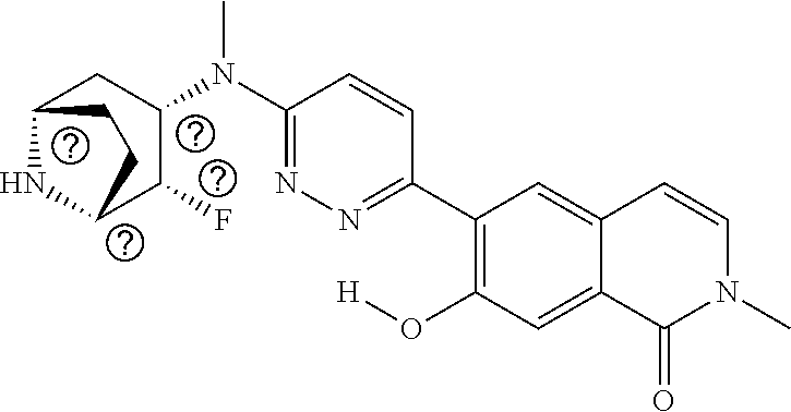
N1=C(N(C)C2C(F)C3NC(C2)CC3)C=CC(C2=C(O[H])C=C3C(=C2)C=CN(C)C3=O)=N1
